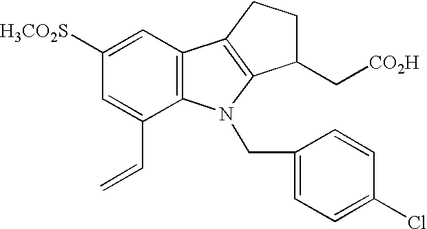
C1([H3CO2S])=CC2=C(C(C=C)=C1)N(CC1=CC=C(Cl)C=C1)C1=C2CCC1C[CO2H]
